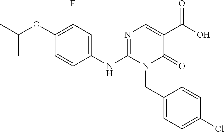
C1(NC2=NC=C(C(O)=O)C(=O)N2CC2=CC=C(Cl)C=C2)=CC(F)=C(OC(C)C)C=C1
